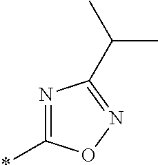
*C1=NC(C(C)C)=NO1
